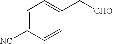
C1=C([NC])C=CC(C[CHO])=C1
